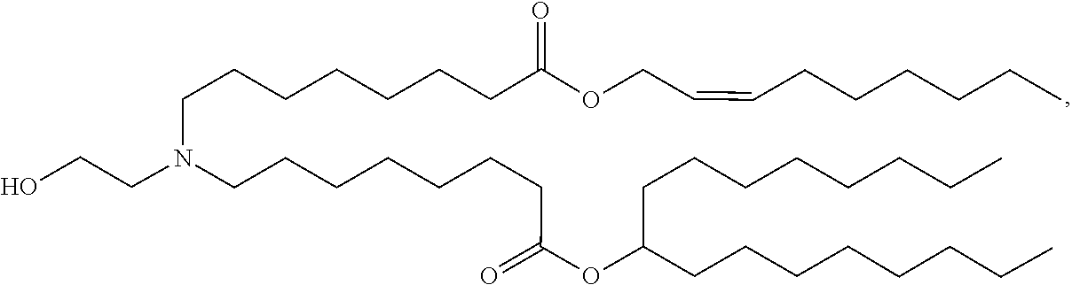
C(C=CCOC(CCCCCCCN(CCCCCCCC(OC(CCCCCCCC)CCCCCCCC)=O)CCO)=O)CCCCC
